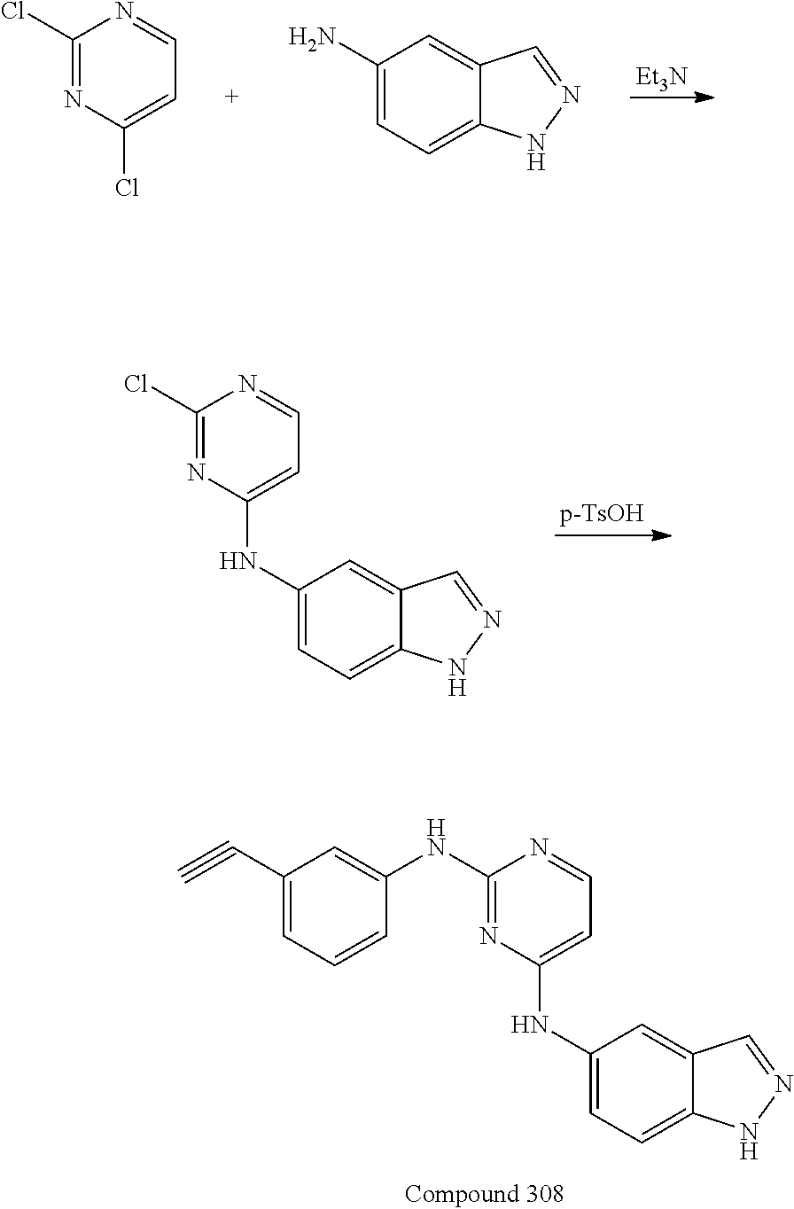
[p-TsOH].C1(Cl)=NC(NC2=CC=C3C(=C2)C=NN3)=CC=N1.[Et3N].C1(Cl)=NC(Cl)=CC=N1.C1(N)=CC=C2C(=C1)C=NN2.C1(NC2=CC(C#C)=CC=C2)=NC(NC2=CC=C3C(=C2)C=NN3)=CC=N1
